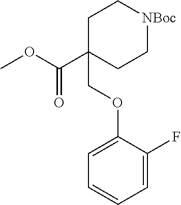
C1C(C(OC)=O)(COC2=CC=CC=C2F)CC[NBoc]C1
